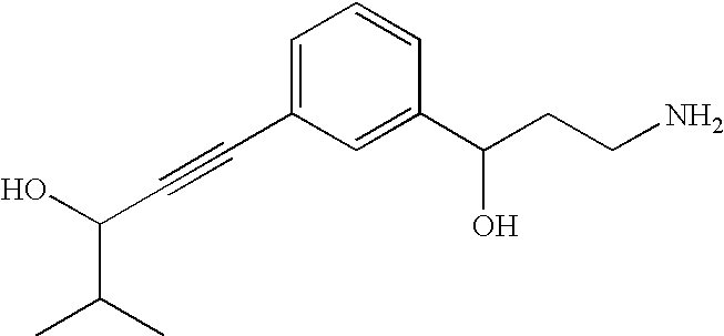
OC(C#CC1=CC=CC(C(CCN)O)=C1)C(C)C
